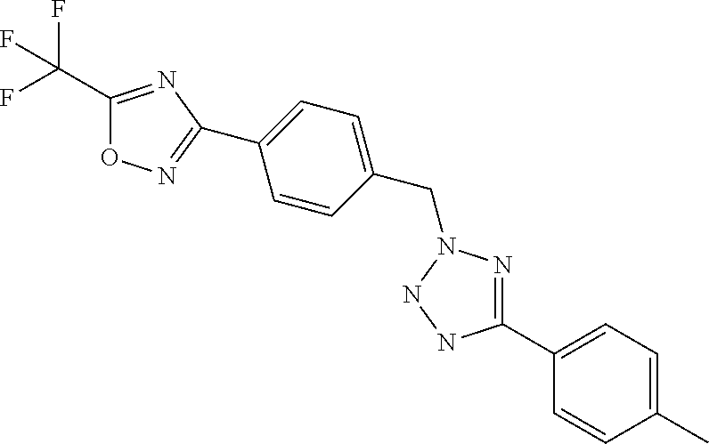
C1(C(F)(F)F)=NC(C2=CC=C(CN3N=C(C4=CC=C(C)C=C4)NN3)C=C2)=NO1
